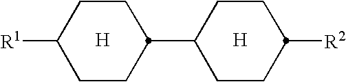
[H].C1([R1])CCC(C2CCC([R2])CC2)CC1.[H]
